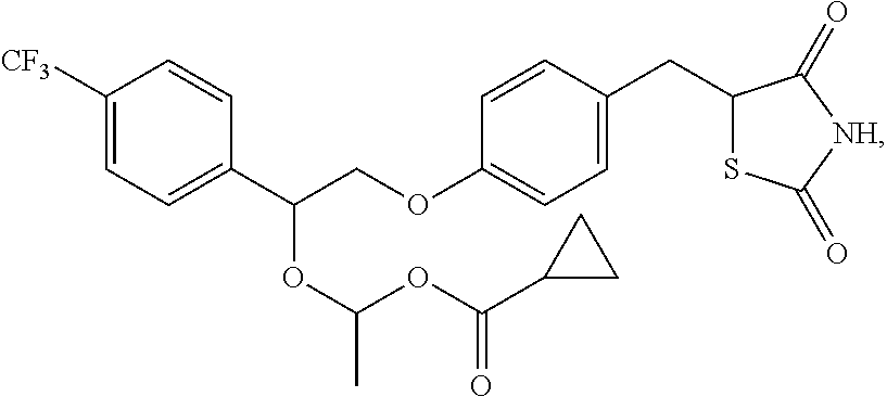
C1([CF3])=CC=C(C(COC2=CC=C(CC3SC(=O)[NH]C3=O)C=C2)OC(OC(C2CC2)=O)C)C=C1
